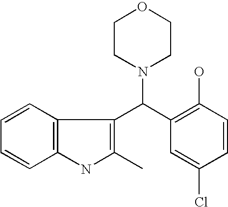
C12=C(C=CC=C1)C(C(C1=C(O)C=CC(Cl)=C1)N1CCOCC1)=C(C)N2
